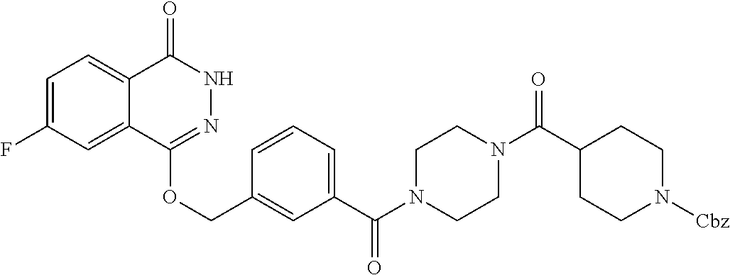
C1=C(F)C=C2C(=C1)C(=O)NN=C2OCC1=CC(C(N2CCN(C(C3CCN([Cbz])CC3)=O)CC2)=O)=CC=C1
